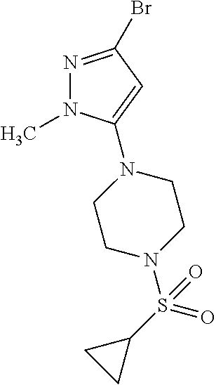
N1=C(Br)C=C(N2CCN(S(=O)(=O)C3CC3)CC2)N1C
